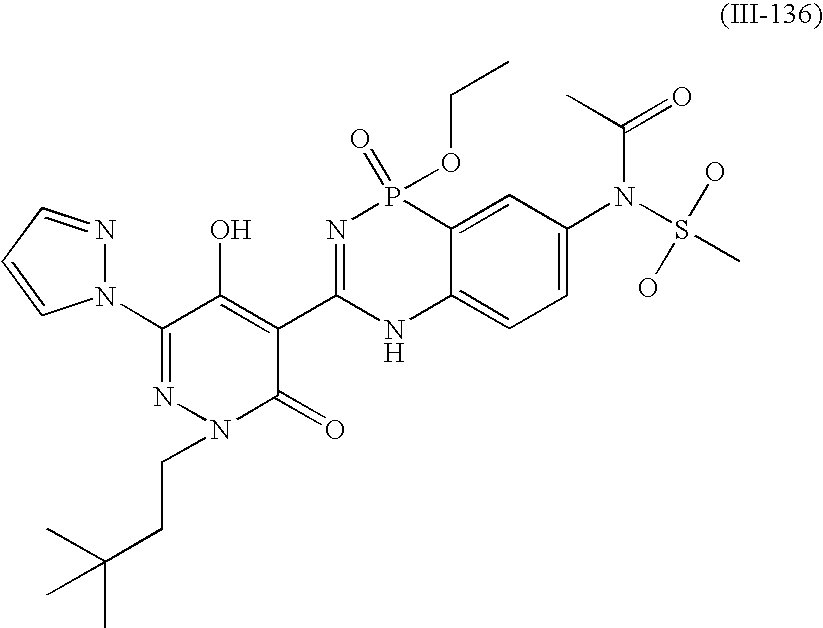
N1(C2=NN(CCC(C)(C)C)C(=O)C(C3=NP(=O)(OCC)C4=CC(N(S(C)(O)O)C(C)=O)=CC=C4N3)=C2O)N=CC=C1
